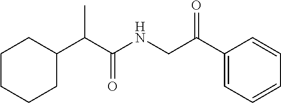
C1CC(C(C(NCC(C2=CC=CC=C2)=O)=O)C)CCC1
